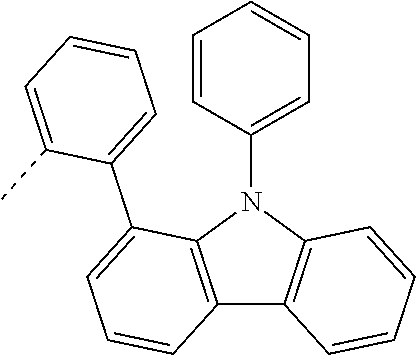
C12=C(N(C3=CC=CC=C3)C3=C1C=CC=C3C1=CC=CC=C1C)C=CC=C2
